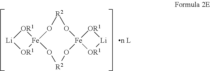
[n L].[OR1]1[Li][OR1][Fe]12O[R2]O[Fe]1([OR1][Li][OR1]1)O[R2]O2
